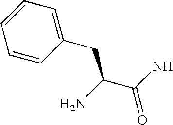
C1=CC(CC(C(N)=O)N)=CC=C1
